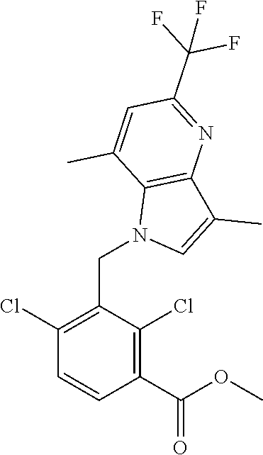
C1(Cl)=C(CN2C=C(C)C3=C2C(C)=CC(C(F)(F)F)=N3)C(Cl)=C(C(=O)OC)C=C1
